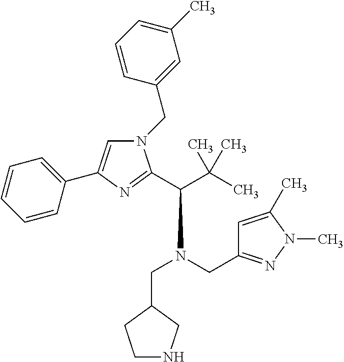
N1(CC2=CC(C)=CC=C2)C=C(C2=CC=CC=C2)N=C1C(C(C)(C)C)N(CC1=NN(C)C(C)=C1)CC1CNCC1
